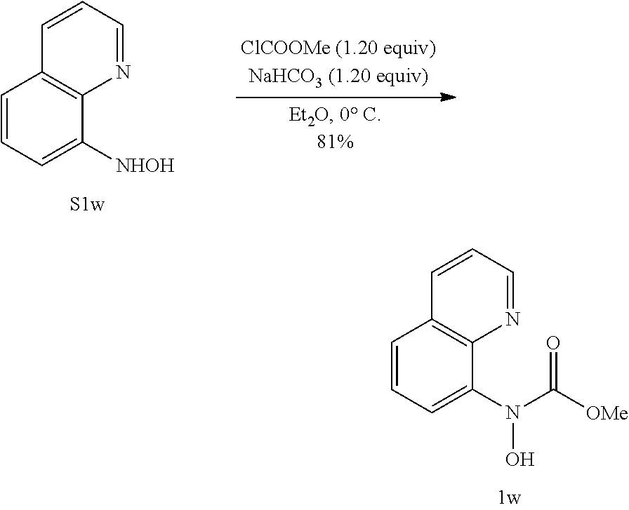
C1=CC=C([NHOH])C2=C1C=CC=N2.C1=CC=C(N(O)C([OMe])=O)C2=C1C=CC=N2
